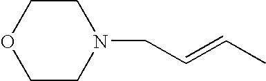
C1OCCN(CC=CC)C1
